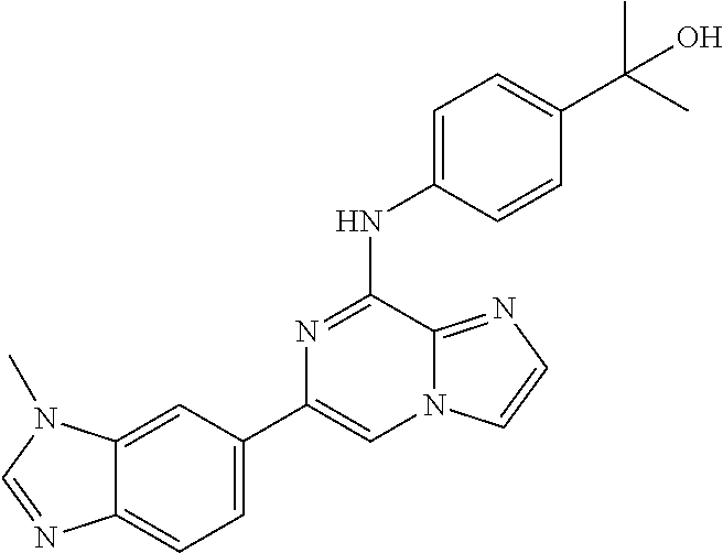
C12=CC(C3=CN4C(=NC=C4)C(NC4=CC=C(C(C)(C)O)C=C4)=N3)=CC=C1N=CN2C
